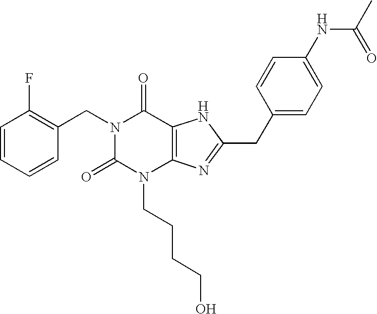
C1=CC=CC(CN2C(=O)N(CCCCO)C3=C(C2=O)NC(CC2=CC=C(NC(=O)C)C=C2)=N3)=C1F
